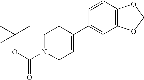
C1N(C(OC(C)(C)C)=O)CC=C(C2=CC3=C(C=C2)OCO3)C1
